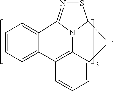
C12SN=C3C4=CC=CC=C4C4=C(C(=CC=C4)[Ir]1)N23
